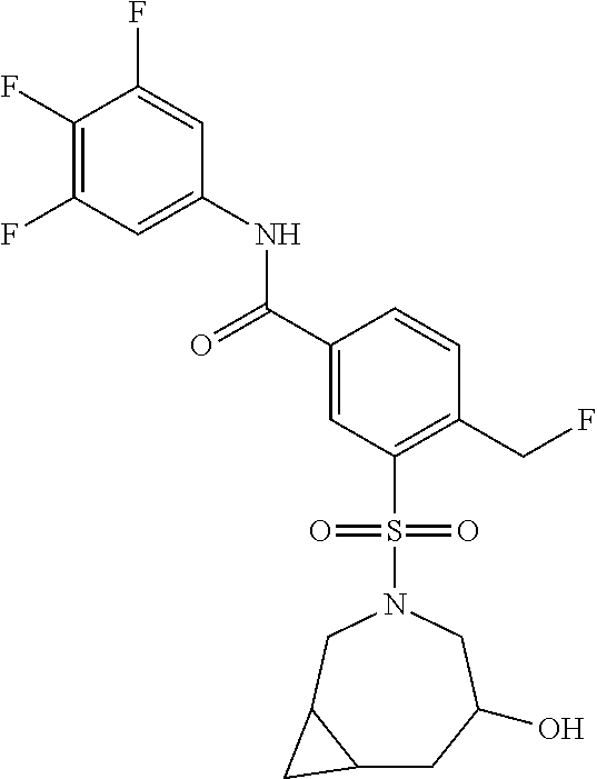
C1(F)=C(F)C=C(NC(C2=CC(S(N3CC4C(CC(O)C3)C4)(=O)=O)=C(CF)C=C2)=O)C=C1F
